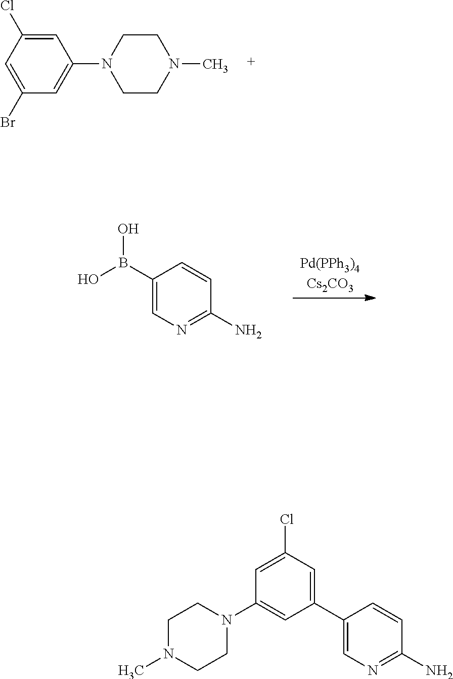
C1(B(O)O)=CN=C(N)C=C1.C1=C(Cl)C=C(Br)C=C1N1CCN(C)CC1.C1(N2CCN(C)CC2)=CC(C2=CN=C(N)C=C2)=CC(Cl)=C1
